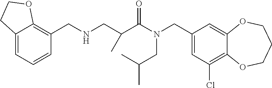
C1(CN(C(=O)C(CNCC2=C3C(=CC=C2)CCO3)C)CC(C)C)=CC(Cl)=C2C(=C1)OCCCO2
